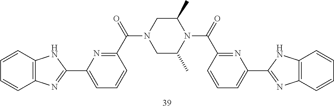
C1=CC2=C(C=C1)N=C(C1=CC=CC(C(=O)N3CC(C)N(C(=O)C4=NC(C5=NC6=C(N5)C=CC=C6)=CC=C4)C(C)C3)=N1)N2
